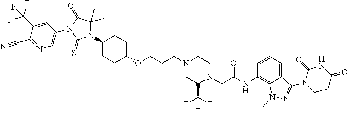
O(CCCN1CCN(CC(NC2=C3C(=CC=C2)C(N2C(=O)NC(=O)CC2)=NN3C)=O)C(C(F)(F)F)C1)C1CCC(N2C(C)(C)C(=O)N(C3=CN=C(C#N)C(C(F)(F)F)=C3)C2=S)CC1
